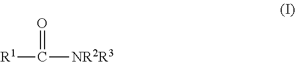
[R1]C([NR2R3])=O
